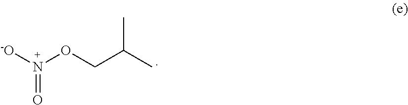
[-O]N(OCC(C)C)=O
